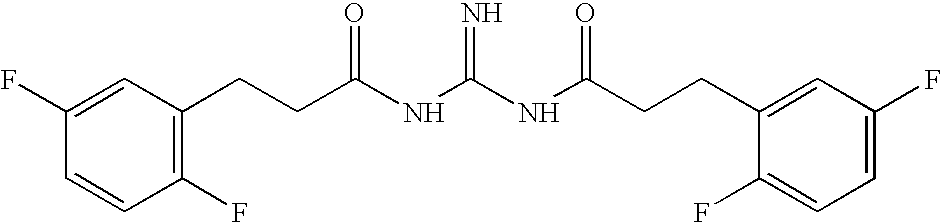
C1(F)=CC(CCC(NC(NC(CCC2=CC(F)=CC=C2F)=O)=N)=O)=C(F)C=C1
